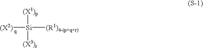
[(X2)][Si]([(R1)4-(p+q+r)])([(X1)p])[(X3)r]
